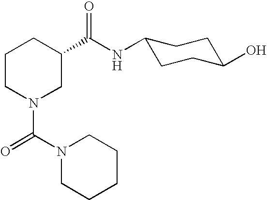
C1CN(C(=O)N2CCCCC2)CC(C(NC2CCC(O)CC2)=O)C1
